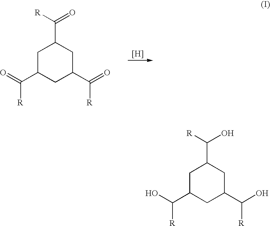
[H].C1C(C(=O)[R])CC(C(=O)[R])CC1C(=O)[R].C1C(C(O)[R])CC(C(O)[R])CC1C(O)[R]
